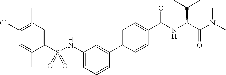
C1(Cl)=C(C)C=C(S(NC2=CC=CC(C3=CC=C(C(NC(C(N(C)C)=O)C(C)C)=O)C=C3)=C2)(=O)=O)C(C)=C1
